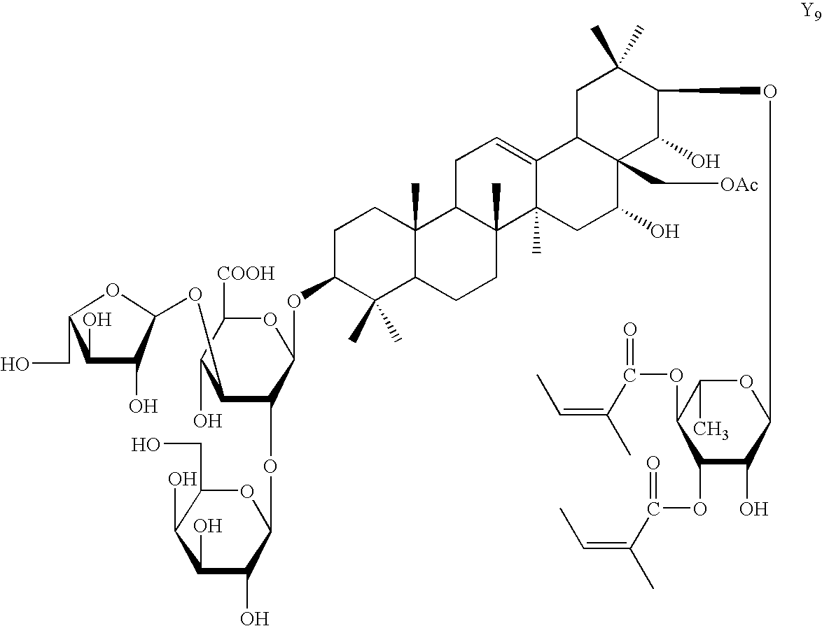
C1(O)C(O)C(OC2C(OC3OC(CO)C(O)C(O)C3O)C(OC3C(C)(C)C4C(C)(CC3)C3C(C)(CC4)C4(C)C(=CC3)C3C(C[OAc])(C(O)C4)C(O)C(OC4OC(C)C(OC(C(=CC)C)=O)C(OC(=O)C(C)=CC)C4O)C(C)(C)C3)OC([COOH])C2O)OC1CO
